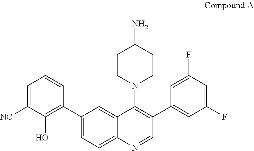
C1(C2=C(O)C([NC])=CC=C2)=CC=C2C(=C1)C(N1CCC(N)CC1)=C(C1=CC(F)=CC(F)=C1)C=N2
